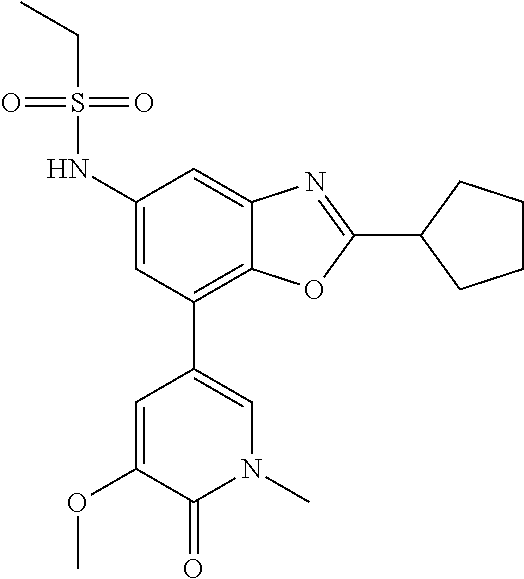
C1(NS(=O)(=O)CC)=CC(C2=CN(C)C(=O)C(OC)=C2)=C2C(=C1)N=C(C1CCCC1)O2
